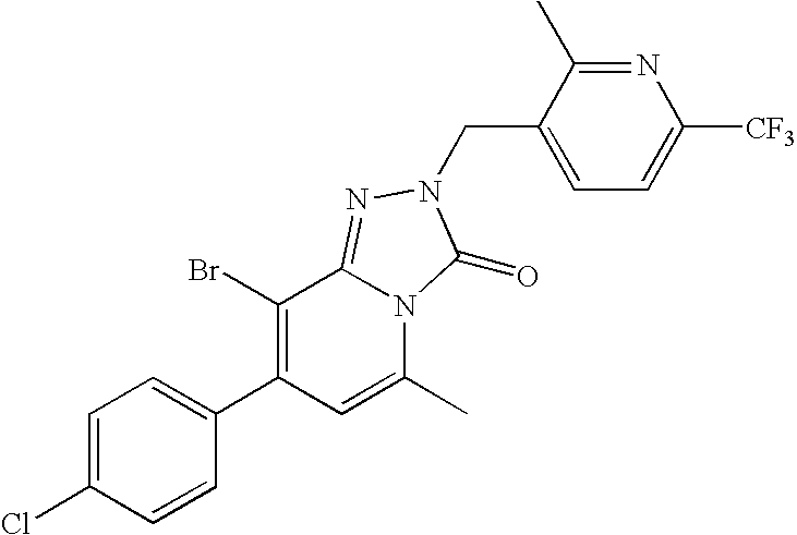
C1=C(Cl)C=CC(C2=C(Br)C3=NN(CC4=CC=C([CF3])N=C4C)C(=O)N3C(C)=C2)=C1
